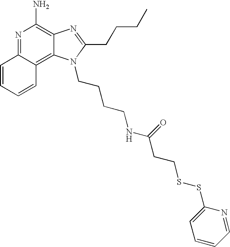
N1=C2C(=C3C(=C1N)N=C(CCCC)N3CCCCNC(CCSSC1=CC=CC=N1)=O)C=CC=C2
